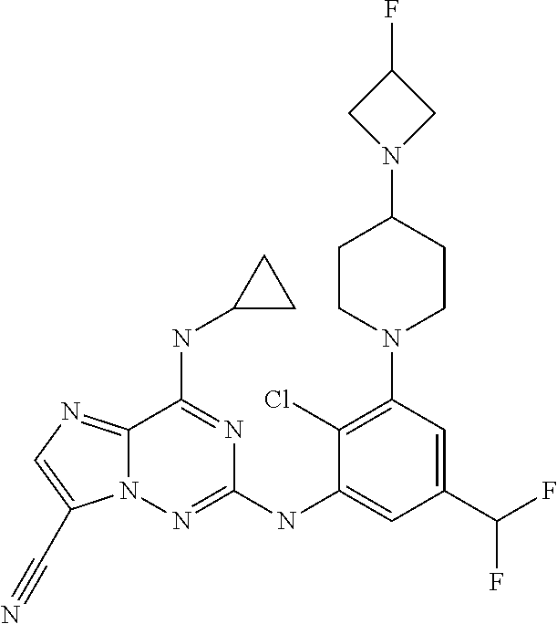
C12=NC=C(C#N)N1N=C(NC1=CC(C(F)F)=CC(N3CCC(N4CC(F)C4)CC3)=C1Cl)N=C2NC1CC1
